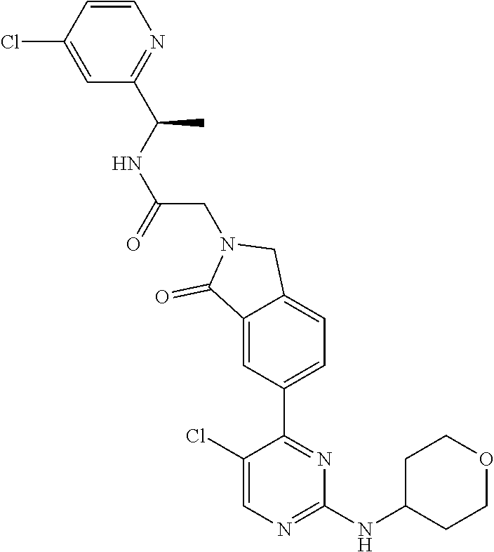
C1(Cl)=CN=C(NC2CCOCC2)N=C1C1=CC=C2C(=C1)C(=O)N(CC(NC(C1=NC=CC(Cl)=C1)C)=O)C2
